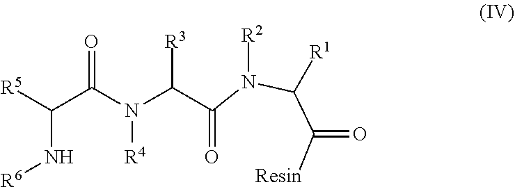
[R4]N(C(C(N[R6])[R5])=O)C(C(=O)N(C(C([Resin])=O)[R1])[R2])[R3]
